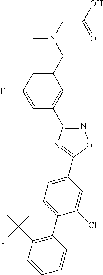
N1=C(C2=CC(CN(CC(=O)O)C)=CC(F)=C2)N=C(C2=CC=C(C3=C(C(F)(F)F)C=CC=C3)C(Cl)=C2)O1
